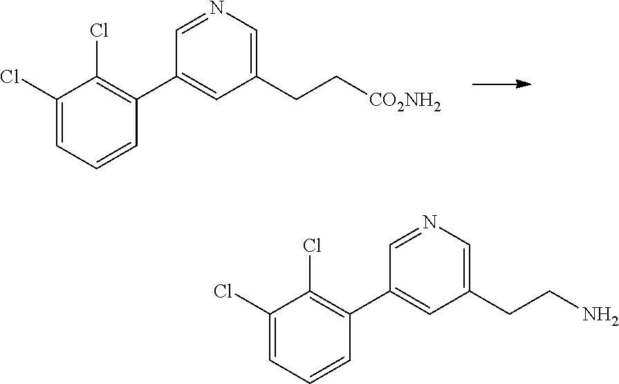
C1(C2=C(Cl)C(Cl)=CC=C2)=CC(CC[CO2NH2])=CN=C1.C1(C2=C(Cl)C(Cl)=CC=C2)=CC(CCN)=CN=C1
